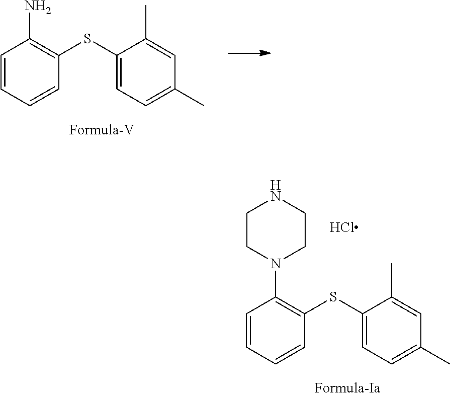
C1=CC=CC(SC2=CC=C(C)C=C2C)=C1N1CCNCC1.Cl.C1=CC=CC(SC2=CC=C(C)C=C2C)=C1N
